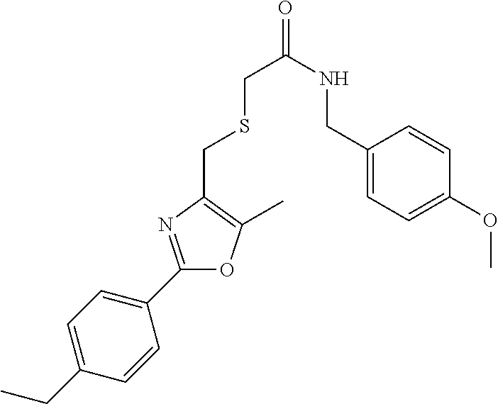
C1(C2=NC(CSCC(=O)NCC3=CC=C(OC)C=C3)=C(C)O2)=CC=C(CC)C=C1
